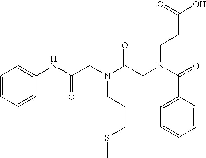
C1=CC=CC(NC(CN(C(CN(C(=O)C2=CC=CC=C2)CCC(O)=O)=O)CCCSC)=O)=C1
